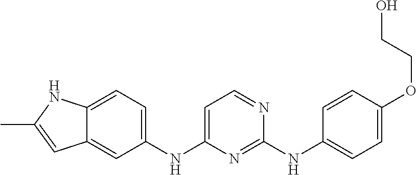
C12=CC=C(NC3=CC=NC(NC4=CC=C(OCCO)C=C4)=N3)C=C1C=C(C)N2
